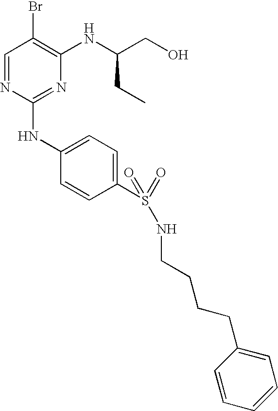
C1=NC(NC2=CC=C(S(=O)(=O)NCCCCC3=CC=CC=C3)C=C2)=NC(NC(CO)CC)=C1Br
